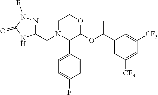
C1N(CC2=NN([R1])C(=O)N2)C(C2=CC=C(F)C=C2)C(OC(C2=CC([CF3])=CC([CF3])=C2)C)OC1
